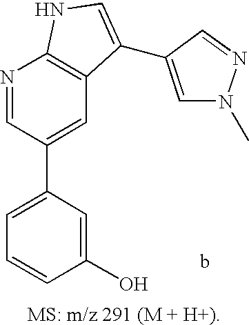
C1=C(C2=CC3=C(N=C2)NC=C3C2=CN(C)N=C2)C=C(O)C=C1
